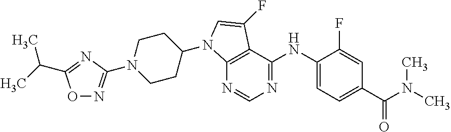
N1=CN=C(NC2=CC=C(C(N(C)C)=O)C=C2F)C2=C1N(C1CCN(C3=NOC(C(C)C)=N3)CC1)C=C2F
